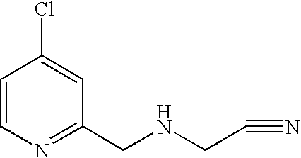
C1=CN=C(CNCC#N)C=C1Cl
